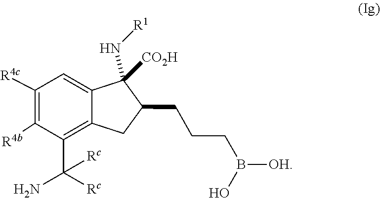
B([OH])(CCCC1CC2=C(C(N)([Rc])[Rc])C([R4b])=C([R4c])C=C2C1([CO2H])N[R1])O
